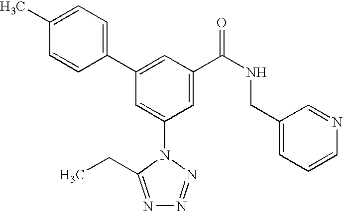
C1(C2=CC(C(NCC3=CC=CN=C3)=O)=CC(N3C(CC)=NN=N3)=C2)=CC=C(C)C=C1
